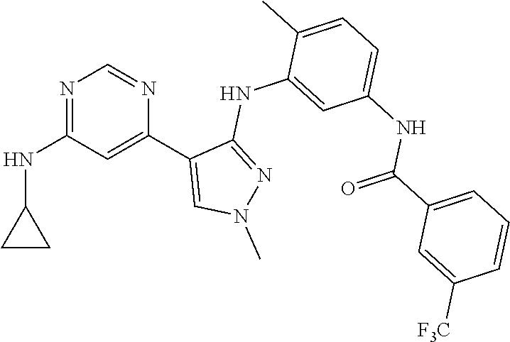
N1=C(NC2CC2)C=C(C2=CN(C)N=C2NC2=CC(NC(C3=CC=CC([F3C])=C3)=O)=CC=C2C)N=C1
